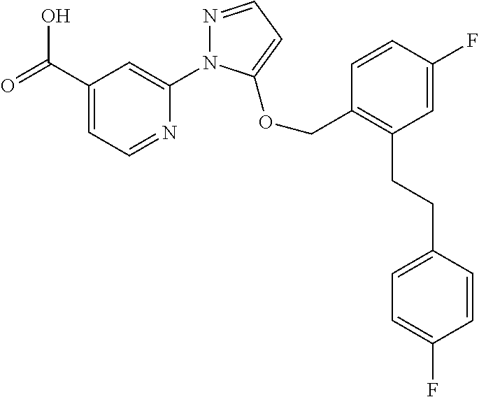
C1(C(=O)O)=CC=NC(N2N=CC=C2OCC2=C(CCC3=CC=C(F)C=C3)C=C(F)C=C2)=C1
